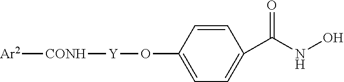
O([Y][CONH][Ar2])C1=CC=C(C(NO)=O)C=C1
